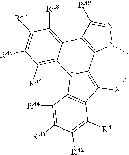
C1([RA7])=C([RA6])C([RA5])=C2C(=C1[RA8])C1=C(C3=C([X]C)C4=C(N23)C([RA4])=C([RA3])C([RA2])=C4[RA1])N(C)N=C1[RA9]
